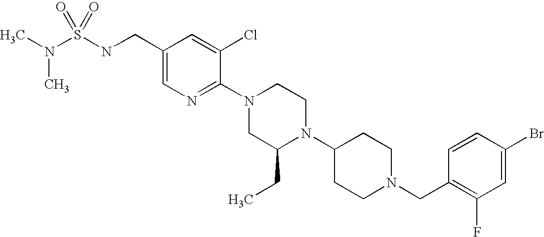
C1(Br)=CC(F)=C(CN2CCC(N3C(CC)CN(C4=NC=C(CNS(N(C)C)(=O)=O)C=C4Cl)CC3)CC2)C=C1
